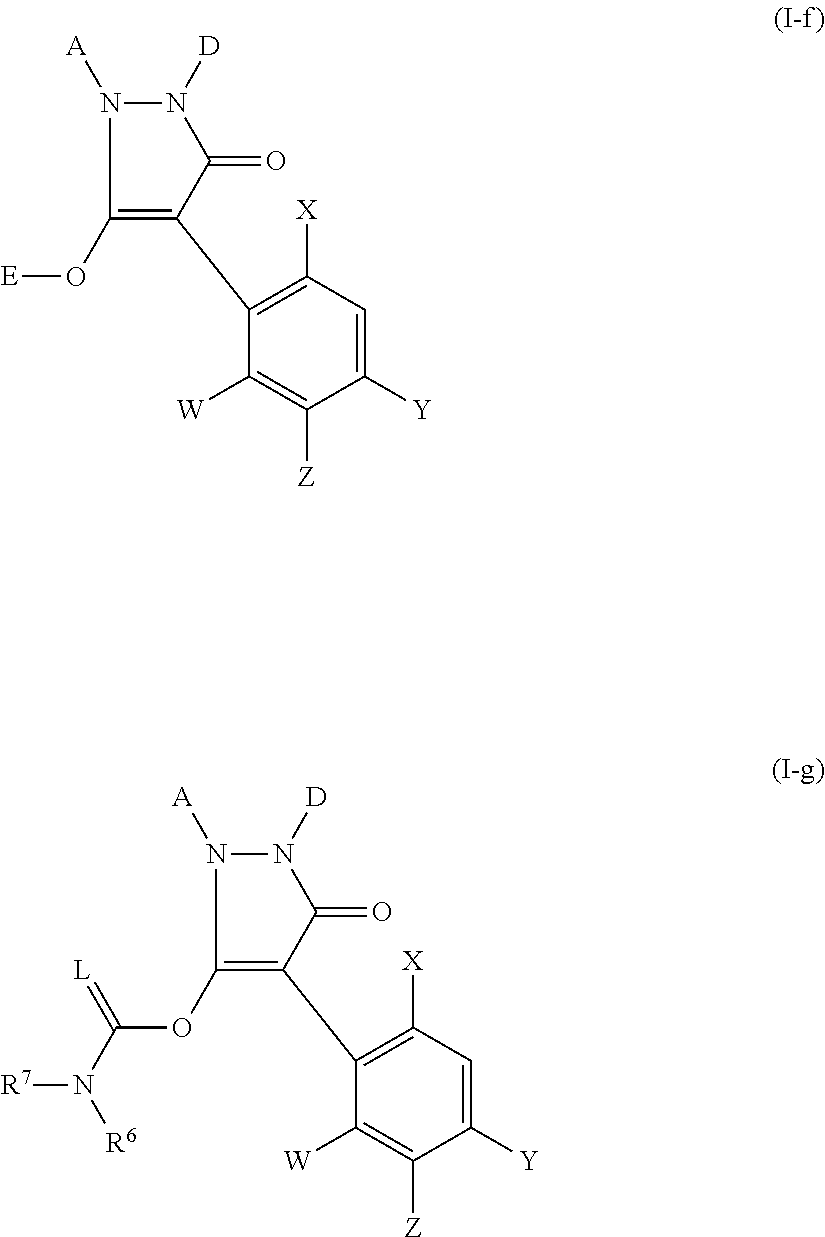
C1(O[E])=C(C2=C([X])C=C([Y])C([Z])=C2[W])C(=O)N([D])N1[A].C1(OC(N([R6])[R7])=[L])=C(C2=C([X])C=C([Y])C([Z])=C2[W])C(=O)N([D])N1[A]
